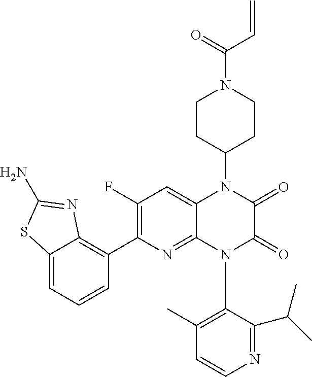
C1=CN=C(C(C)C)C(N2C(=O)C(=O)N(C3CCN(C(C=C)=O)CC3)C3=CC(F)=C(C4=C5C(=CC=C4)SC(N)=N5)N=C23)=C1C
